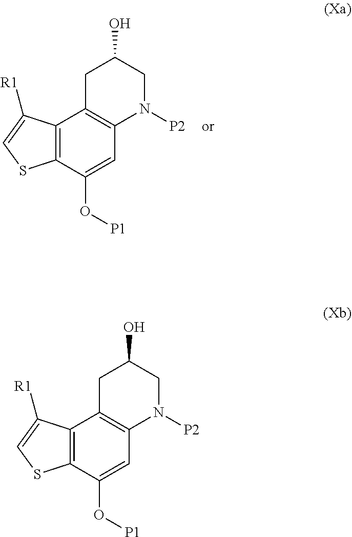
C12=C(C(O[P1])=CC3=C1CC(O)CN3[P2])SC=C2[R1].C12=C(C(O[P1])=CC3=C1CC(O)CN3[P2])SC=C2[R1]
